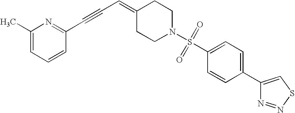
C1(C)=CC=CC(C#CC=C2CCN(S(C3=CC=C(C4=CSN=N4)C=C3)(=O)=O)CC2)=N1
